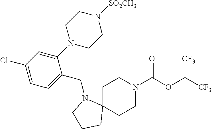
C1C2(CCN(C(OC([CF3])[CF3])=O)C1)N(CC1=CC=C(Cl)C=C1N1CCN([SO2CH3])CC1)CCC2
